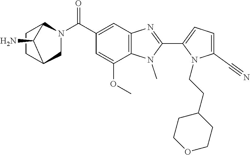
C1=C(C#N)N(CCC2CCOCC2)C(C2=NC3=C(N2C)C(OC)=CC(C(N2CC4CCC2C4N)=O)=C3)=C1
